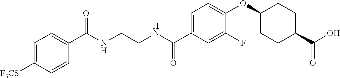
C1(C(NCCNC(C2=CC=C(OC3CCC(C(O)=O)CC3)C(F)=C2)=O)=O)=CC=C([F3CS])C=C1
